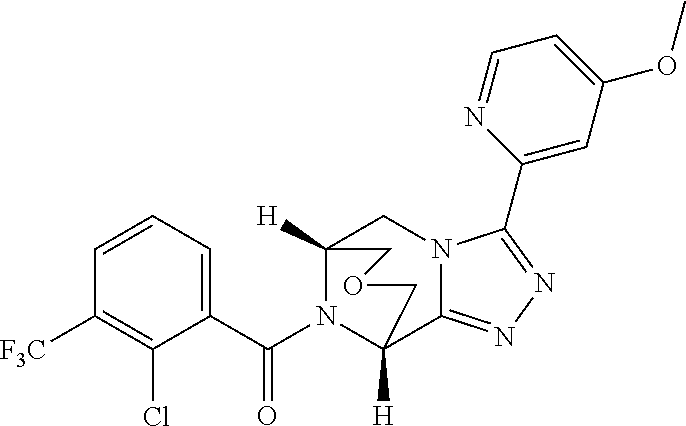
C1=CC=C(C(N2C3([H])C4=NN=C(C5=CC(OC)=CC=N5)N4CC2([H])COC3)=O)C(Cl)=C1[F3C]
